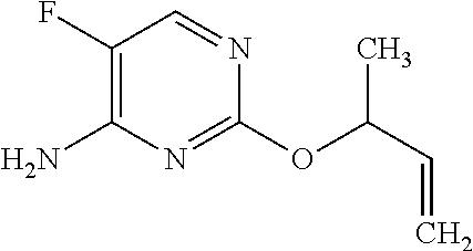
C(=C)C(OC1=NC(N)=C(F)C=N1)C
